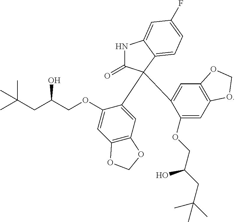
N1C(=O)C(C2=CC3=C(C=C2OCC(CC(C)(C)C)O)OCO3)(C2=CC3=C(C=C2OCC(CC(C)(C)C)O)OCO3)C2=CC=C(F)C=C12
